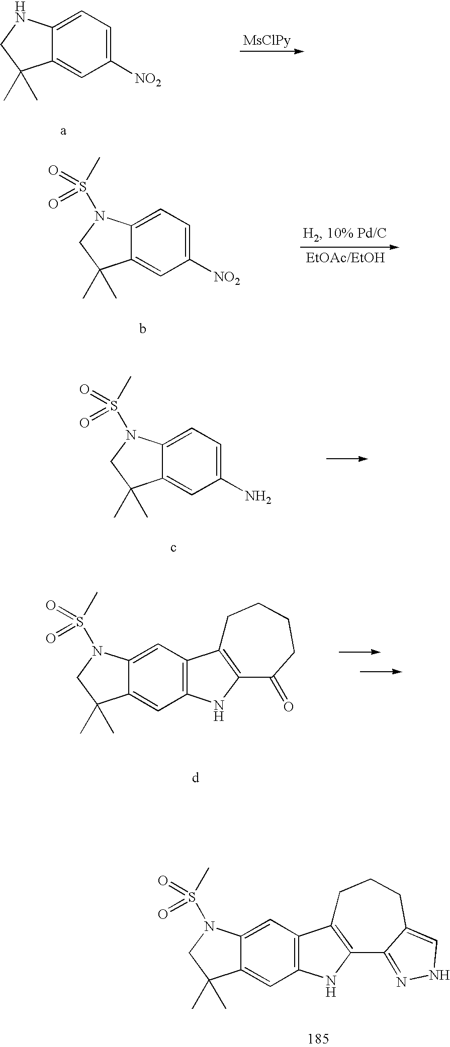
C12=CC=C([NO2])C=C1C(C)(C)CN2.C12=CC=C([NO2])C=C1C(C)(C)CN2S(C)(=O)=O.C12=CC=C(N)C=C1C(C)(C)CN2S(C)(=O)=O.C12=CC3=C(C=C1C(C)(C)CN2S(C)(=O)=O)NC1=C3CCCCC1=O.C12=CC3=C(C=C1C(C)(C)CN2S(C)(=O)=O)NC1=C3CCCC2=CNN=C12
